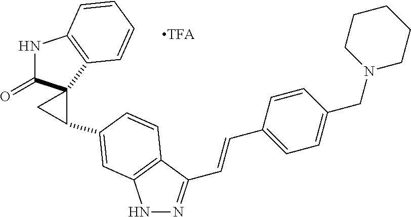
N1N=C(C=CC2=CC=C(CN3CCCCC3)C=C2)C2=C1C=C(C1CC13C(=O)NC1=C3C=CC=C1)C=C2
